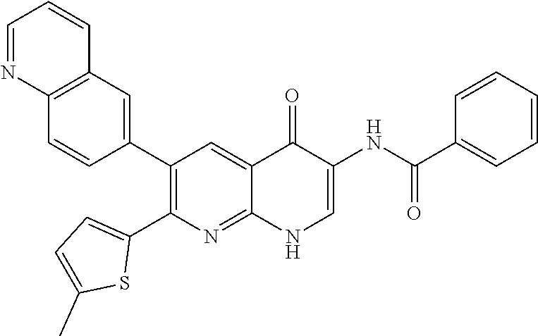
C12=C(C=C(C3=C(C4=CC=C(C)S4)N=C4C(=C3)C(=O)C(NC(C3=CC=CC=C3)=O)=CN4)C=C1)C=CC=N2
